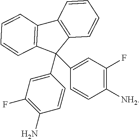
C12=C(C(C3=CC(F)=C(N)C=C3)(C3=CC(F)=C([NH2])C=C3)C3=C1C=CC=C3)C=CC=C2
